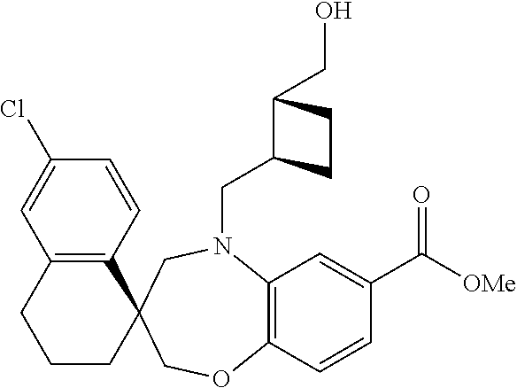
C(N1C2=C(C=CC(C(=O)[OMe])=C2)OCC2(C3=C(C=C(Cl)C=C3)CCC2)C1)C1C(CO)CC1
